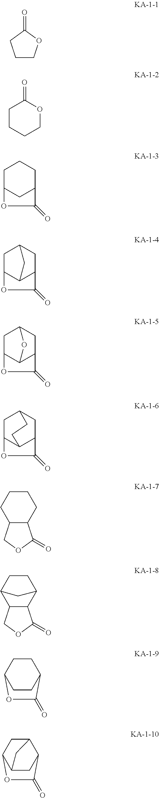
C1COC(=O)C1.C1CCCOC1=O.C1C2CC(CC1)C(=O)O2.C12C3C(CC(C1)C3)C(=O)O2.C12C3C(CC(C1)O3)C(=O)O2.C12C3C(CC(C1)CC3)C(=O)O2.C1CCC2C(C1)C(=O)OC2.C1CC2C3C(C1C2)C(=O)OC3.C1CC2CCC1C(=O)O2.C12CC3C(CC1C(=O)O3)C2
